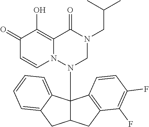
C1(=O)C=CN2C(=C1O)C(=O)N(CC(C)C)CN2C12C(CC3=C1C=CC(F)=C3F)CC1=CC=CC=C21
